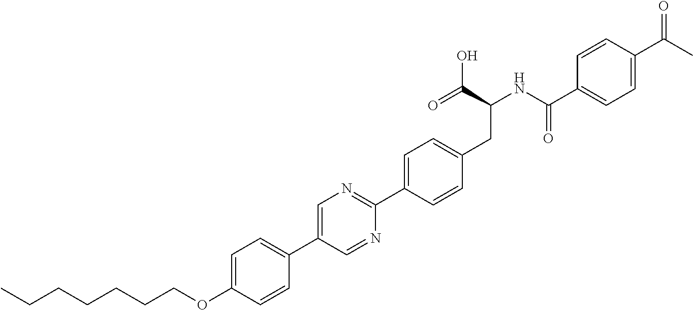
C(OC1=CC=C(C2=CN=C(C3=CC=C(CC(NC(C4=CC=C(C(C)=O)C=C4)=O)C(O)=O)C=C3)N=C2)C=C1)CCCCCC
